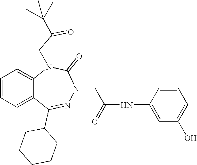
C1=CC=C2C(=C1)N(CC(=O)C(C)(C)C)C(=O)N(CC(NC1=CC(O)=CC=C1)=O)N=C2C1CCCCC1
